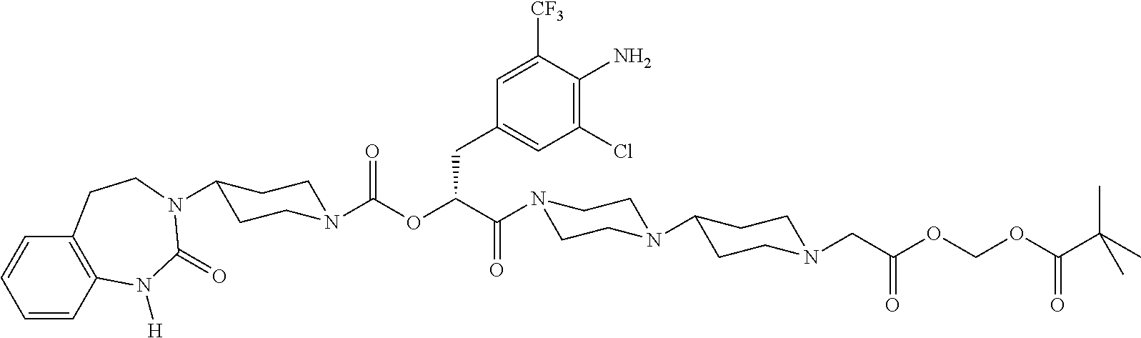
C1=CC2=C(C=C1)CCN(C1CCN(C(OC(C(=O)N3CCN(C4CCN(CC(=O)OCOC(C(C)(C)C)=O)CC4)CC3)CC3=CC(Cl)=C(N)C([CF3])=C3)=O)CC1)C(=O)N2[H]
